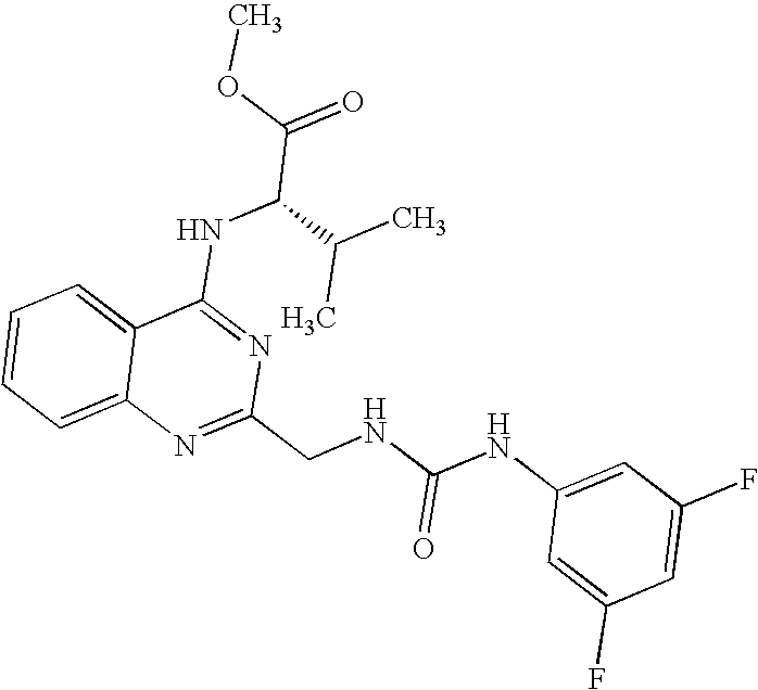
C12=CC=CC=C1N=C(CNC(NC1=CC(F)=CC(F)=C1)=O)N=C2NC(C(=O)OC)C(C)C
